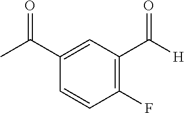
C1(F)=C(C(=O)[H])C=C(C(=O)C)C=C1
